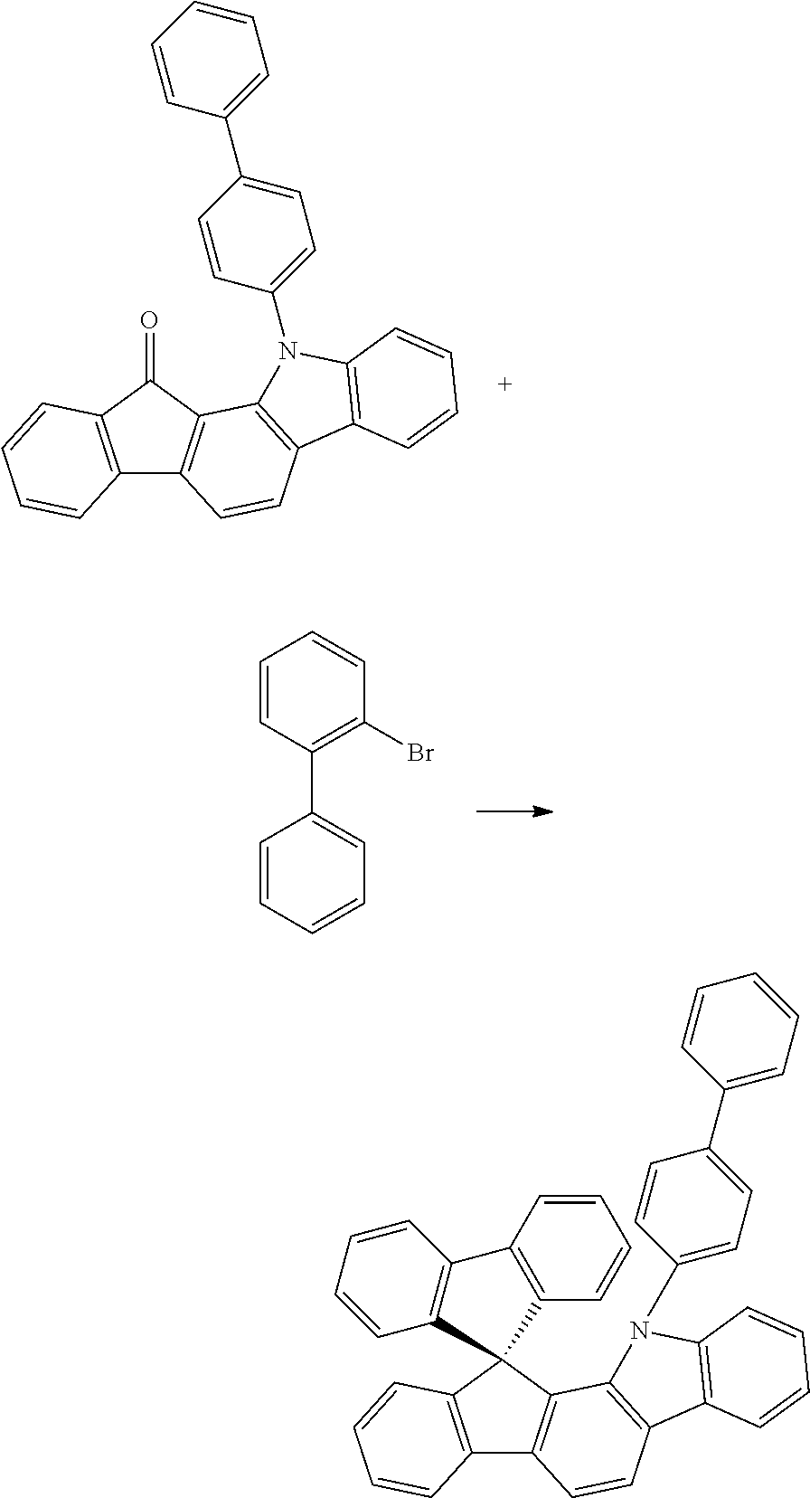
C12=C(C(=O)C3=C1C=CC1=C3N(C3=CC=C(C4=CC=CC=C4)C=C3)C3=C1C=CC=C3)C=CC=C2.C1=CC(C2=CC=CC=C2)=C(Br)C=C1.C12=C(C=CC=C1)C1(C3=C2C=CC2=C3N(C3=CC=C(C4=CC=CC=C4)C=C3)C3=C2C=CC=C3)C2=C(C=CC=C2)C2=C1C=CC=C2
